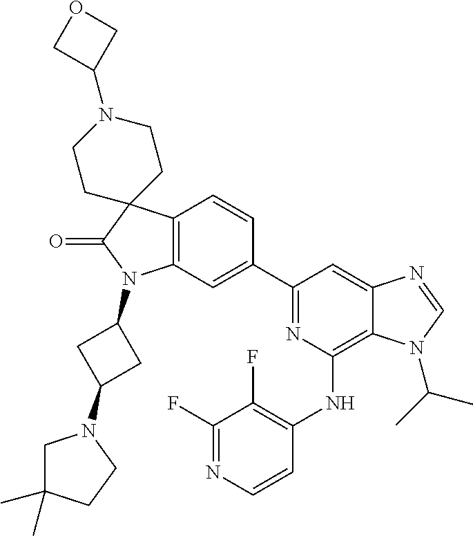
C12=C(C=C(C3=NC(NC4=C(F)C(F)=NC=C4)=C4C(=C3)N=CN4C(C)C)C=C1)N(C1CC(N3CC(C)(C)CC3)C1)C(=O)C21CCN(C2COC2)CC1
